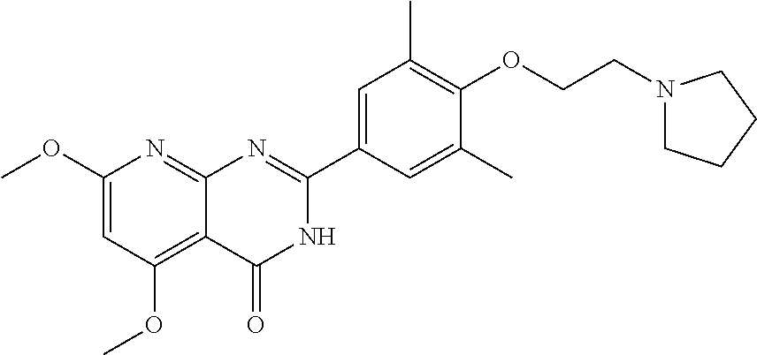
C12=NC(OC)=CC(OC)=C1C(=O)NC(C1=CC(C)=C(OCCN3CCCC3)C(C)=C1)=N2
